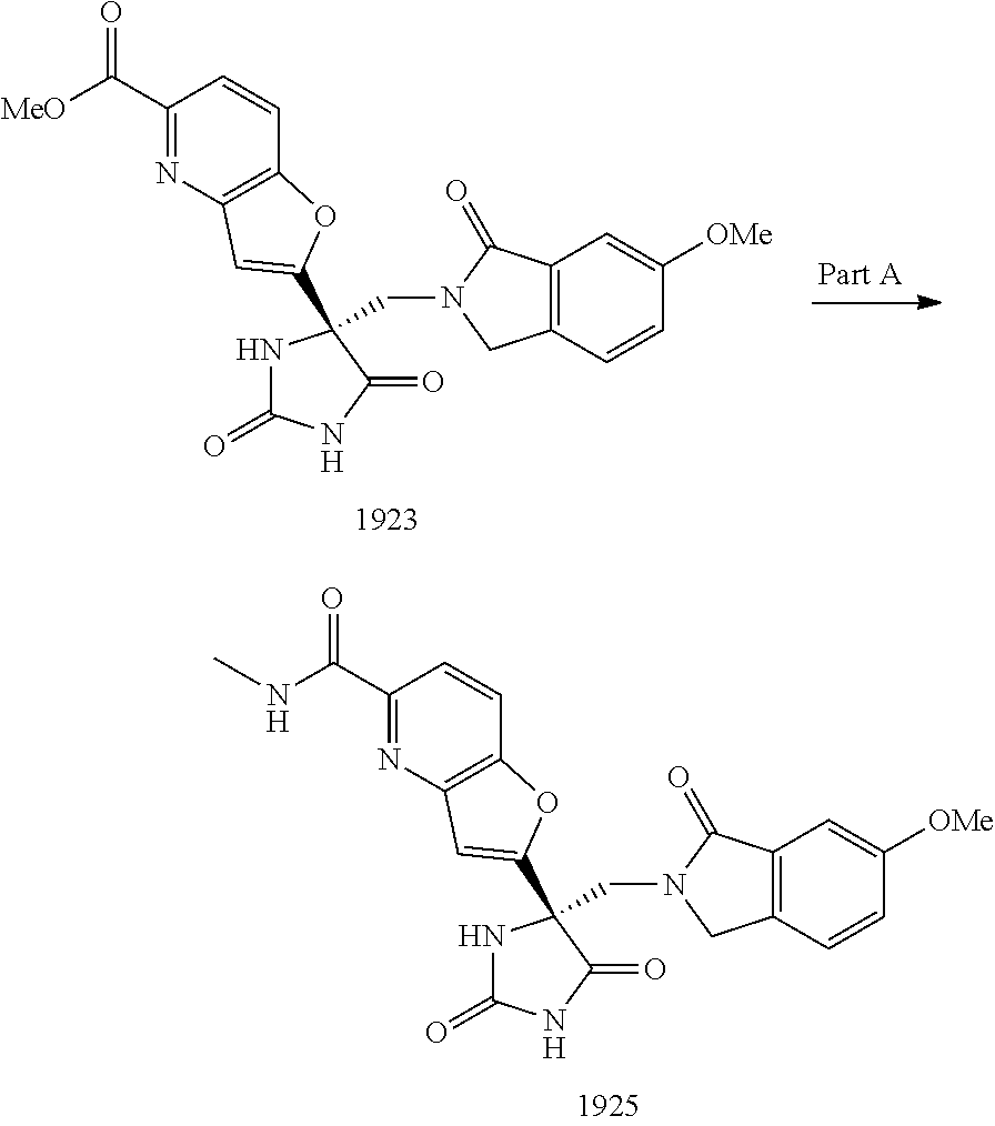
N1C(=O)NC(=O)C1(CN1CC2=C(C1=O)C=C([OMe])C=C2)C1=CC2=C(C=CC(C(NC)=O)=N2)O1.N1C(=O)NC(=O)C1(CN1CC2=C(C1=O)C=C([OMe])C=C2)C1=CC2=C(C=CC(C([MeO])=O)=N2)O1
